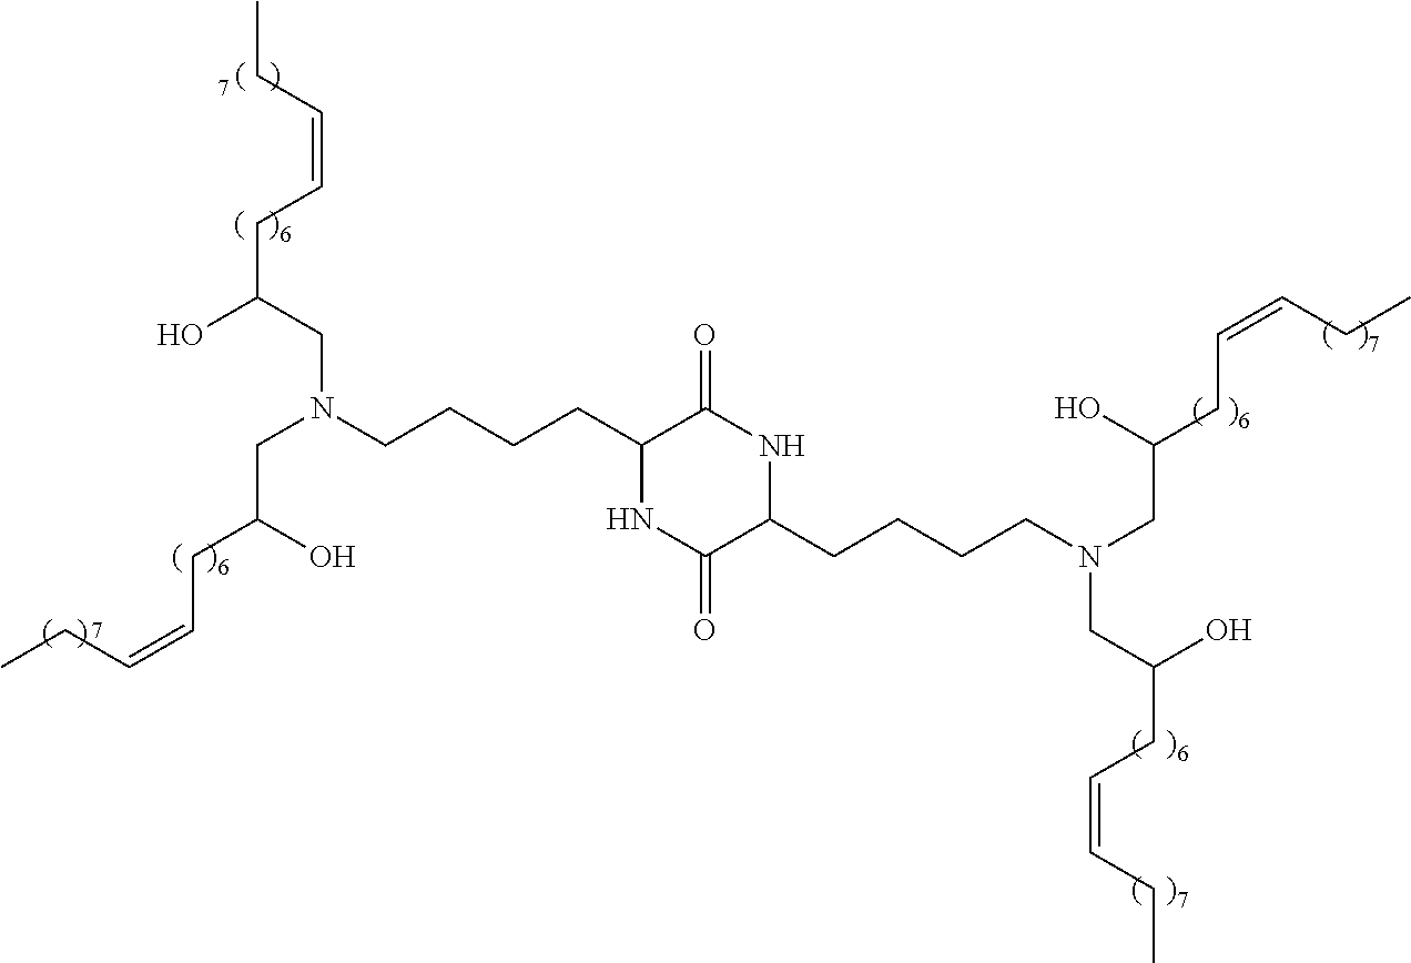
C1(CCCCN(CC(CC=CCC)O)CC(CC=CCC)O)NC(=O)C(CCCCN(CC(CC=CCC)O)CC(O)CC=CCC)NC1=O
